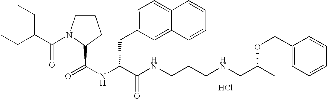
Cl.N(C(C(NCCCNCC(OCC1=CC=CC=C1)C)=O)CC1=CC=C2C(=C1)C=CC=C2)C(=O)C1N(C(=O)C(CC)CC)CCC1
